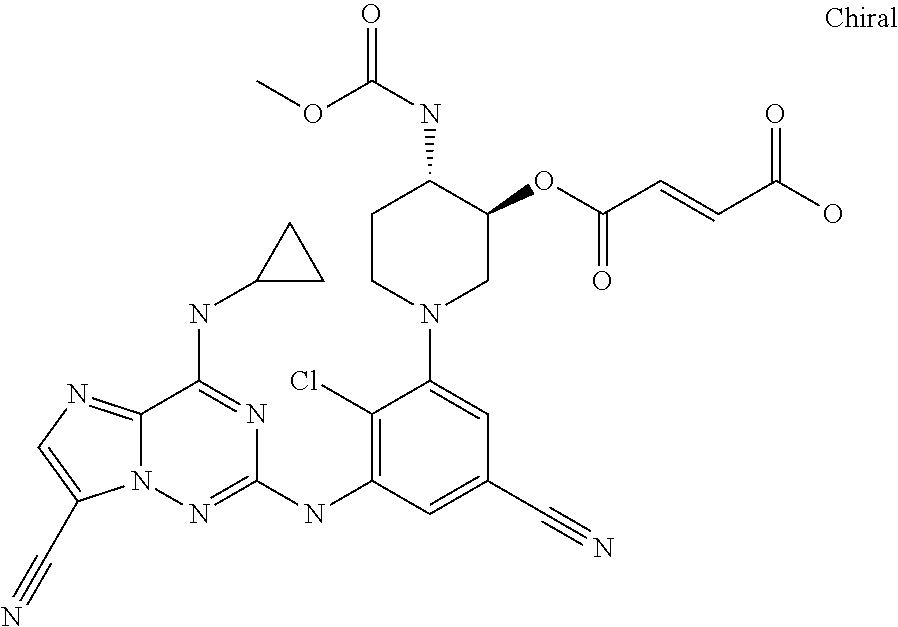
C12=NC=C(C#N)N1N=C(NC1=C(Cl)C(N3CC(OC(C=CC(O)=O)=O)C(NC(=O)OC)CC3)=CC(C#N)=C1)N=C2NC1CC1
